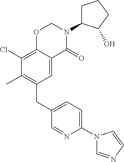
C1(CC2=C(C)C(Cl)=C3C(=C2)C(=O)N(C2CCCC2O)CO3)=CC=C(N2C=NC=C2)N=C1
